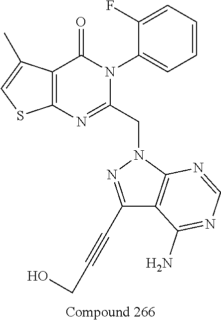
C12=C(C(=O)N(C3=CC=CC=C3F)C(CN3N=C(C#CCO)C4=C3N=CN=C4N)=N1)C(C)=CS2
